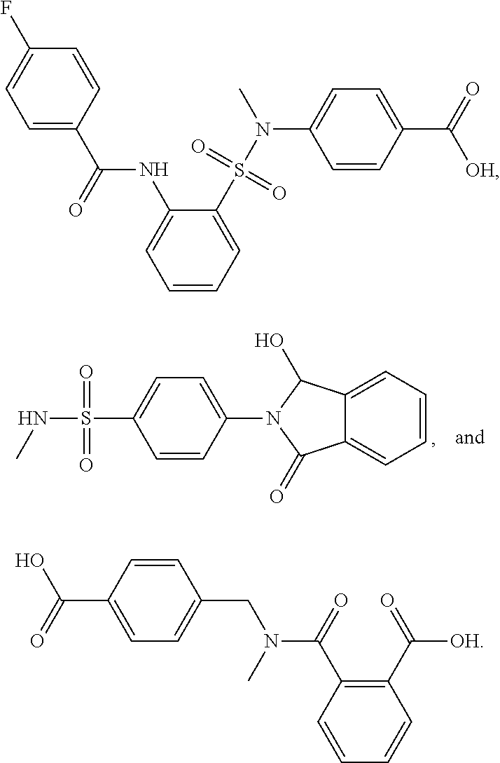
C1=CC=C2C(=C1)C(=O)N(C1=CC=C(S(NC)(=O)=O)C=C1)C2O.C1=C(C(NC2=CC=CC=C2S(N(C2=CC=C(C(=O)[OH])C=C2)C)(=O)=O)=O)C=CC(F)=C1.C1=CC(C(O)=O)=CC=C1CN(C)C(C1=C(C([OH])=O)C=CC=C1)=O
